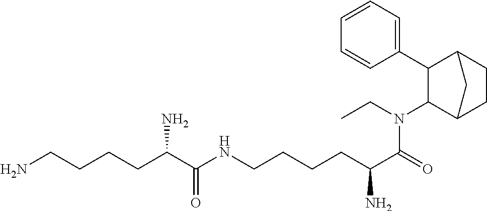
C1(N(CC)C(C(CCCCNC(C(CCCCN)N)=O)N)=O)C2CCC(C1C1=CC=CC=C1)C2
